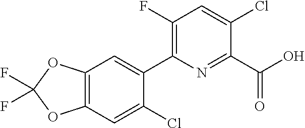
FC1(F)OC2=C(O1)C=C(C1=C(F)C=C(Cl)C(C(O)=O)=N1)C(Cl)=C2
